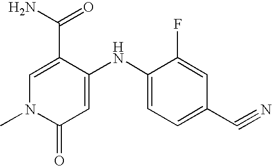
C1=C(C(=O)N)C(NC2=CC=C(C#N)C=C2F)=CC(=O)N1C
